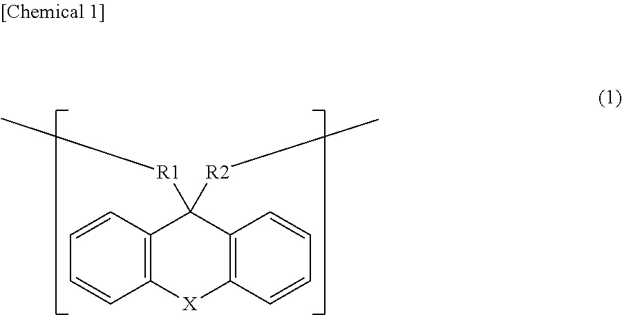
C1=CC2=C(C=C1)[X]C1=C(C2([R1]C)[R2]C)C=CC=C1
